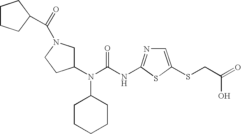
C1(N(C(NC2=NC=C(SCC(=O)O)S2)=O)C2CCCCC2)CN(C(=O)C2CCCC2)CC1
